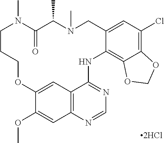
COC1=CC2=C3C=C1OCCCN(C)C(=O)C(C)N(C)CC1=CC(Cl)=C4C(=C1NC3=NC=N2)OCO4
